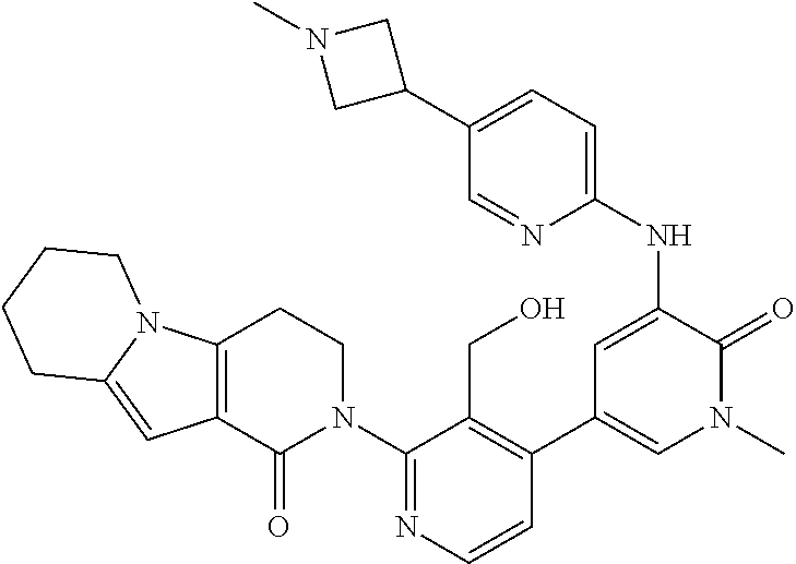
C1(N2CCC3=C(C2=O)C=C2N3CCCC2)=NC=CC(C2=CN(C)C(=O)C(NC3=CC=C(C4CN(C)C4)C=N3)=C2)=C1CO
